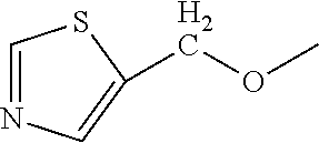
C1=NC=C(COC)S1
